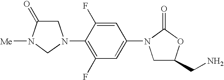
C1C(=O)N([Me])CN1C1=C(F)C=C(N2CC(CN)OC2=O)C=C1F
